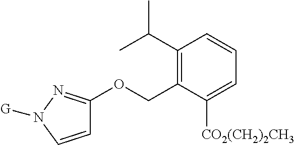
C1=CN([G])N=C1OCC1=C(C(C)C)C=CC=C1[CO2(CH2)2CH3]
